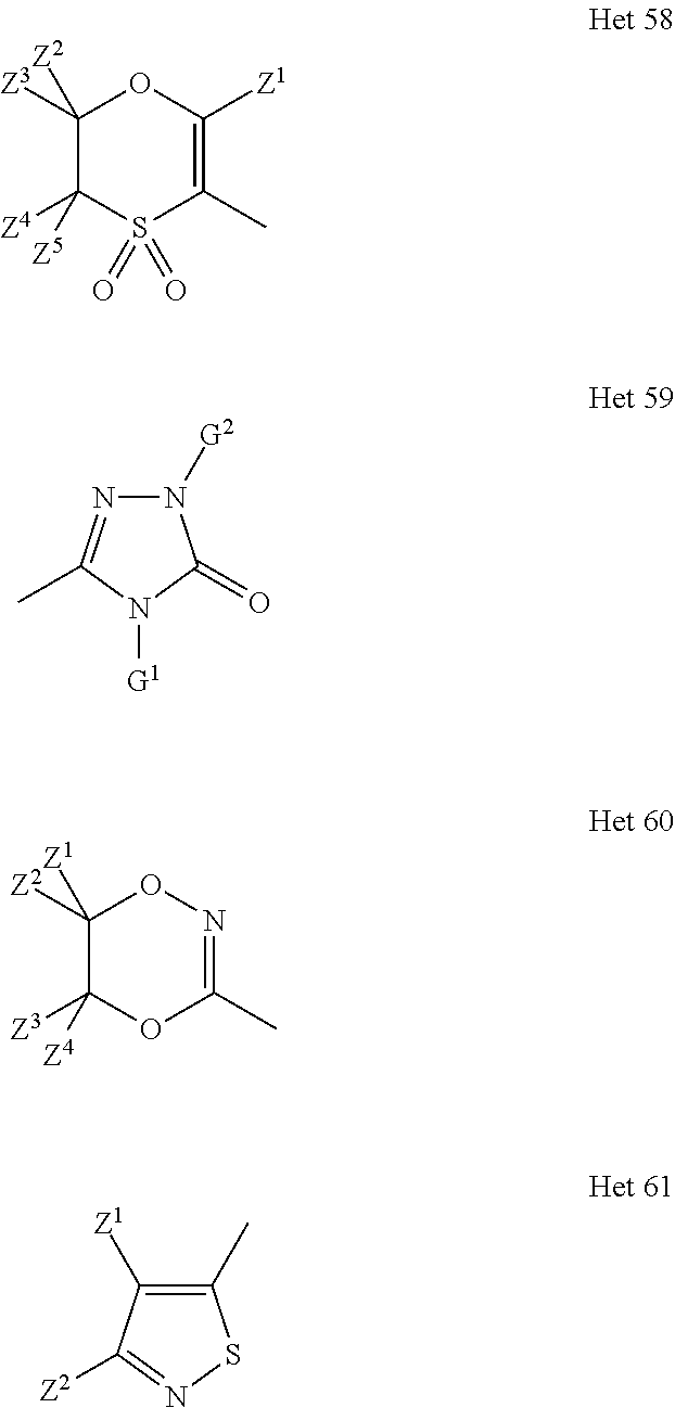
C1([Z3])([Z2])C([Z4])([Z5])S(=O)(=O)C(C)=C([Z1])O1.N1([G2])N=C(C)N([G1])C1=O.C1([Z2])([Z1])C([Z3])([Z4])OC(C)=NO1.C1(C)=C([Z1])C([Z2])=NS1
